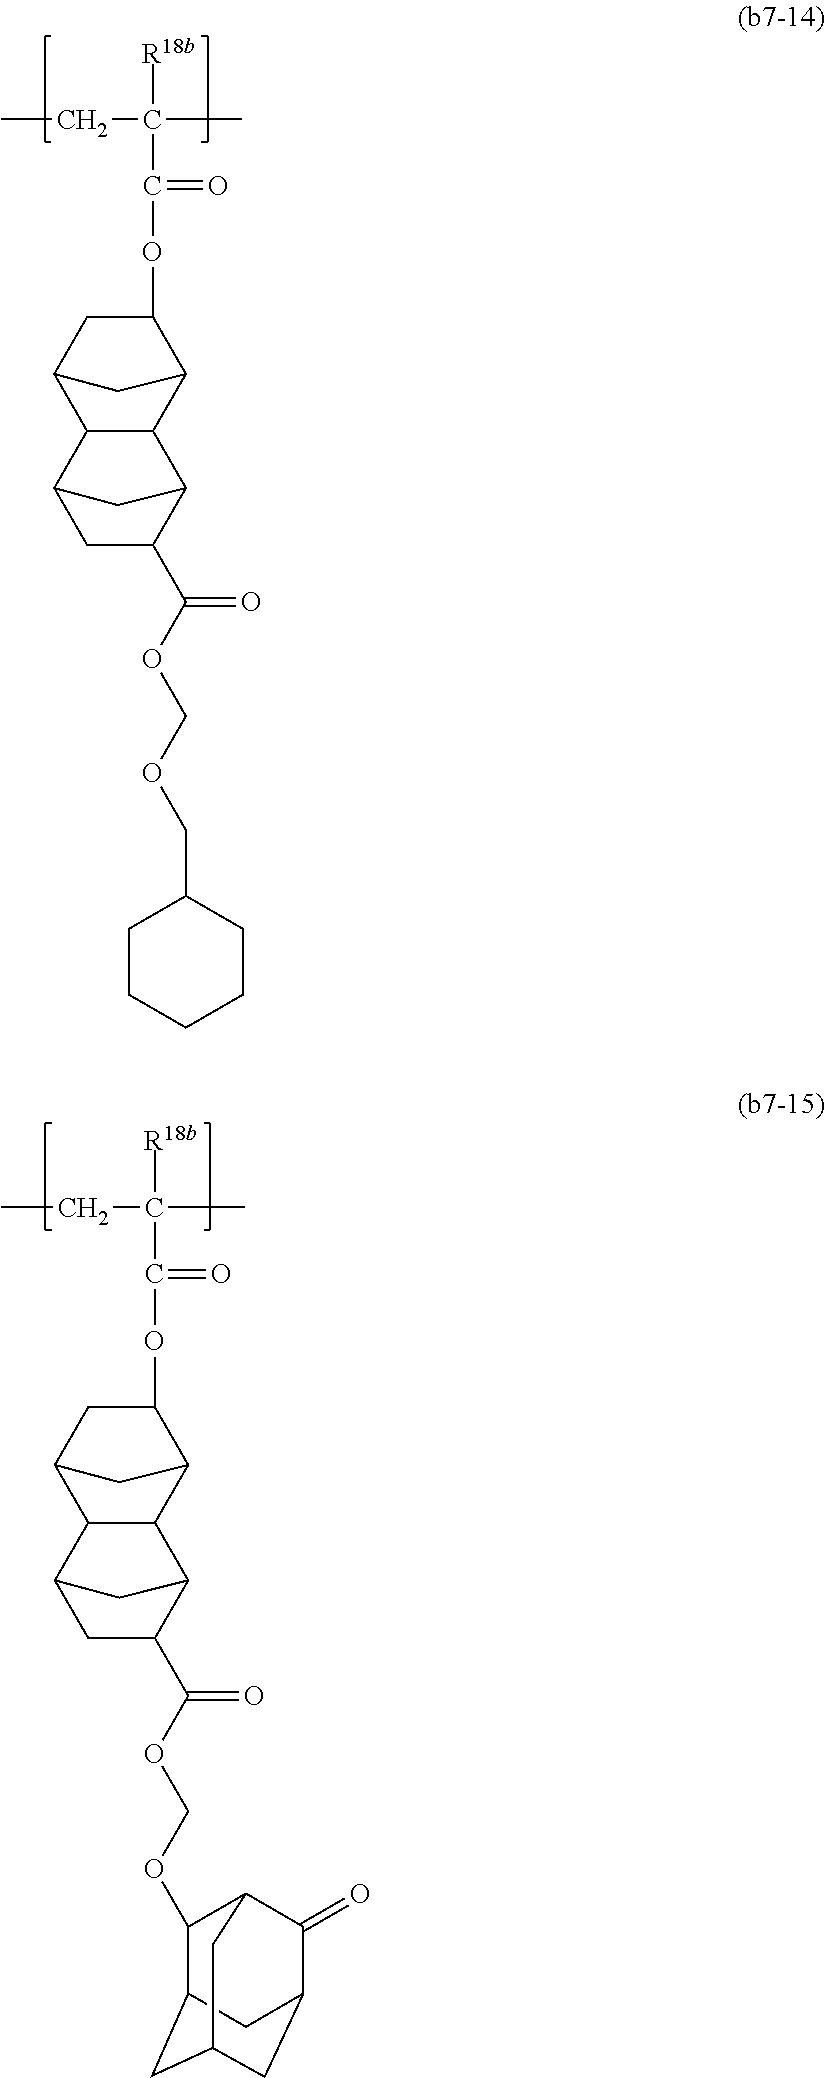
CCC(C)([R18b])C(=O)OC1CC2C3C(C1C2)C1C(C(OCOCC2CCCCC2)=O)CC3C1.CCC(C)([R18b])C(=O)OC1CC2C3C(C1C2)C1C(C(OCOC2C4CC5CC(C(=O)C2C5)C4)=O)CC3C1
